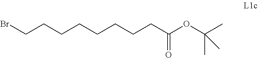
C(CCCCCC(=O)OC(C)(C)C)CCBr
